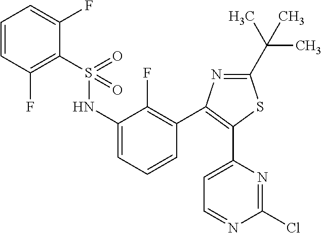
C1(C(C)(C)C)=NC(C2=C(F)C(NS(=O)(=O)C3=C(F)C=CC=C3F)=CC=C2)=C(C2=CC=NC(Cl)=N2)S1
